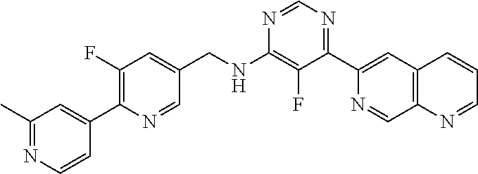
N1=CN=C(C2=CC3=C(N=CC=C3)C=N2)C(F)=C1NCC1=CC(F)=C(C2=CC(C)=NC=C2)N=C1
